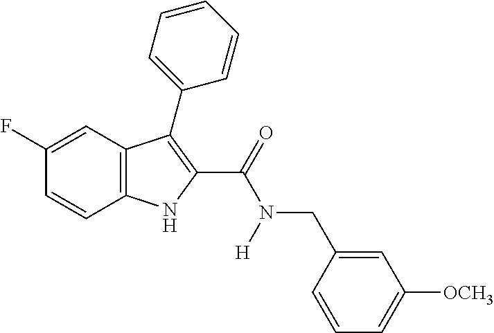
C1(F)=CC2=C(C=C1)NC(C(=O)N([H])CC1=CC([OCH3])=CC=C1)=C2C1=CC=CC=C1
